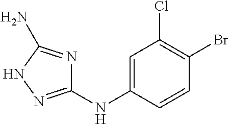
C1(NC2=CC(Cl)=C(Br)C=C2)=NNC(N)=N1
